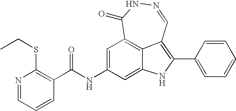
N1=CC2=C(C3=CC=CC=C3)NC3=CC(NC(C4=C(SCC)N=CC=C4)=O)=CC(=C23)C(=O)N1
